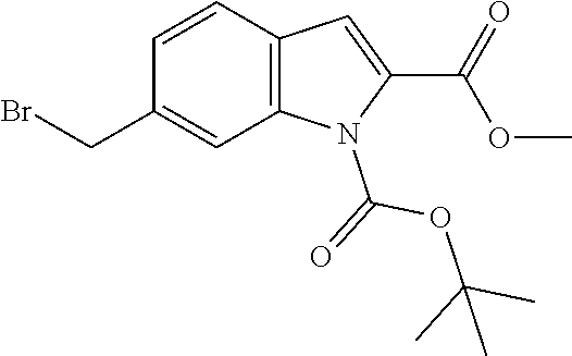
BrCC1=CC2=C(C=C1)C=C(C(=O)OC)N2C(=O)OC(C)(C)C
